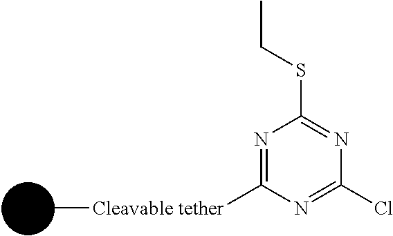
C[Cleavable tether]C1=NC(SCC)=NC(Cl)=N1
